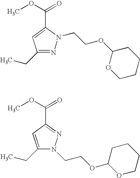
C1(CC)=NN(CCOC2OCCCC2)C(C(OC)=O)=C1.C1(CC)=CC(C(OC)=O)=NN1CCOC1OCCCC1
